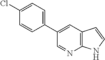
C1(Cl)=CC=C(C2=CC3=C(N=C2)NC=C3)C=C1
